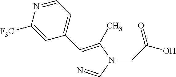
C1=NC([F3C])=CC(C2=C(C)N(CC(=O)O)C=N2)=C1
